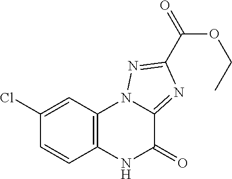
C1(Cl)=CC2=C(NC(=O)C3=NC(C(=O)OCC)=NN23)C=C1
